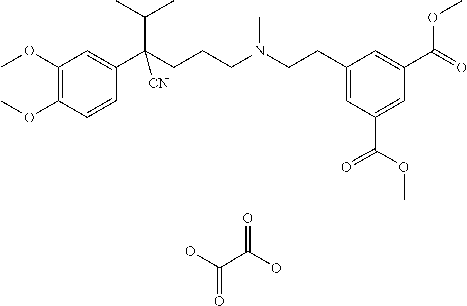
C1(OC)=C(OC)C=CC(C(CCCN(CCC2=CC(C(OC)=O)=CC(C(=O)OC)=C2)C)(C(C)C)[CN])=C1.OC(C(O)=O)=O
